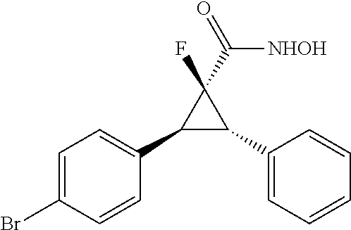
C1(C2=CC=C(Br)C=C2)C(C2=CC=CC=C2)C1(F)C([NHOH])=O
